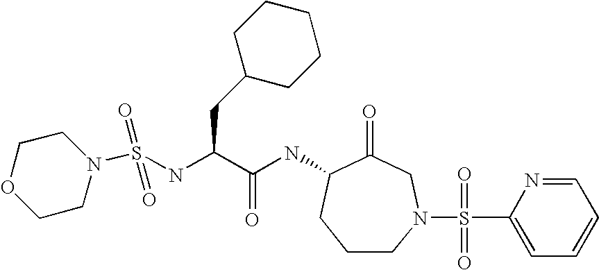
C1CN(S(C2=CC=CC=N2)(=O)=O)CC(=O)C(NC(C(CC2CCCCC2)NS(=O)(=O)N2CCOCC2)=O)C1
